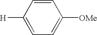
C1([H])=CC=C([OMe])C=C1
